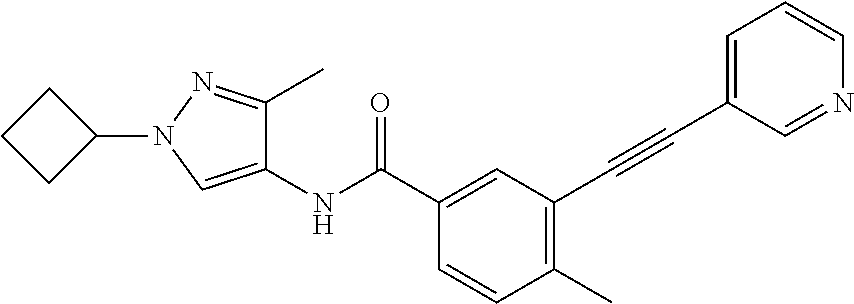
C1(C)=C(C#CC2=CC=CN=C2)C=C(C(NC2=CN(C3CCC3)N=C2C)=O)C=C1
